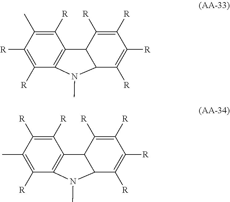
C1([R])=C([R])C(C)=C([R])C2=C1N(C)C1C2C([R])=C([R])C([R])=C1[R].C1([R])=C(C)C([R])=C([R])C2=C1N(C)C1C2C([R])=C([R])C([R])=C1[R]
